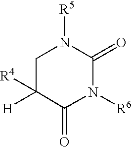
C1C([H])([R4])C(=O)N([R6])C(=O)N1[R5]
